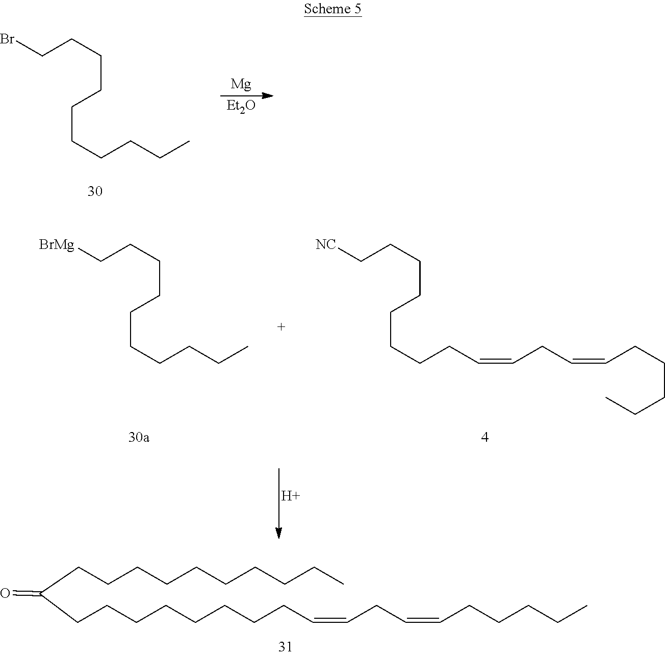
C(CCCCCCCC=CCC=CCCCCC)C(CCCCCCCCCC)=O.BrCCCCCCCCCC.[Mg].[Et2O].[NC]CCCCCCCCC=CCC=CCCCCC.[BrMg]CCCCCCCCCC.[H]
